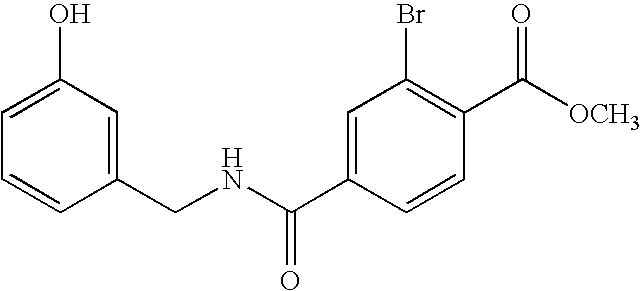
C1(O)=CC=CC(CNC(C2=CC(Br)=C(C([OCH3])=O)C=C2)=O)=C1
